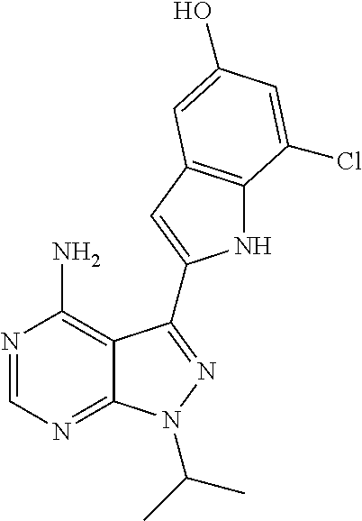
N1=CN=C2C(=C1N)C(C1=CC3=C(N1)C(Cl)=CC(O)=C3)=NN2C(C)C
